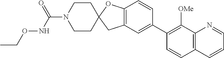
C12=C(C=C(C3=C([OMe])C4=C(C=C3)C=CC=N4)C=C1)CC1(O2)CCN(C(NOCC)=O)CC1
